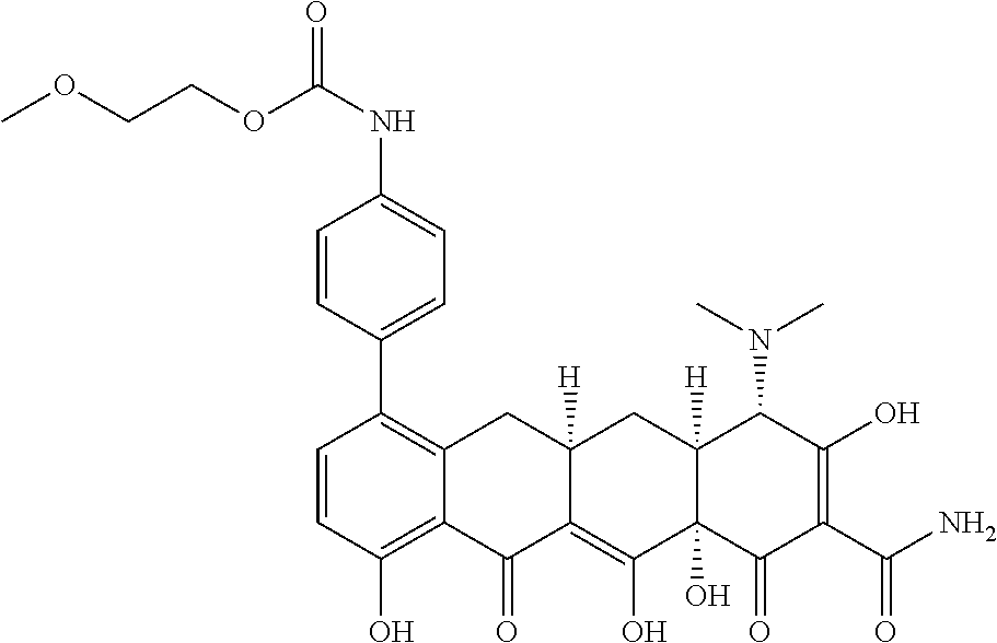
C1(C2=C3C(=C(O)C=C2)C(=O)C2=C(O)C4(O)C([H])(CC2([H])C3)C(N(C)C)C(O)=C(C(N)=O)C4=O)=CC=C(NC(=O)OCCOC)C=C1
